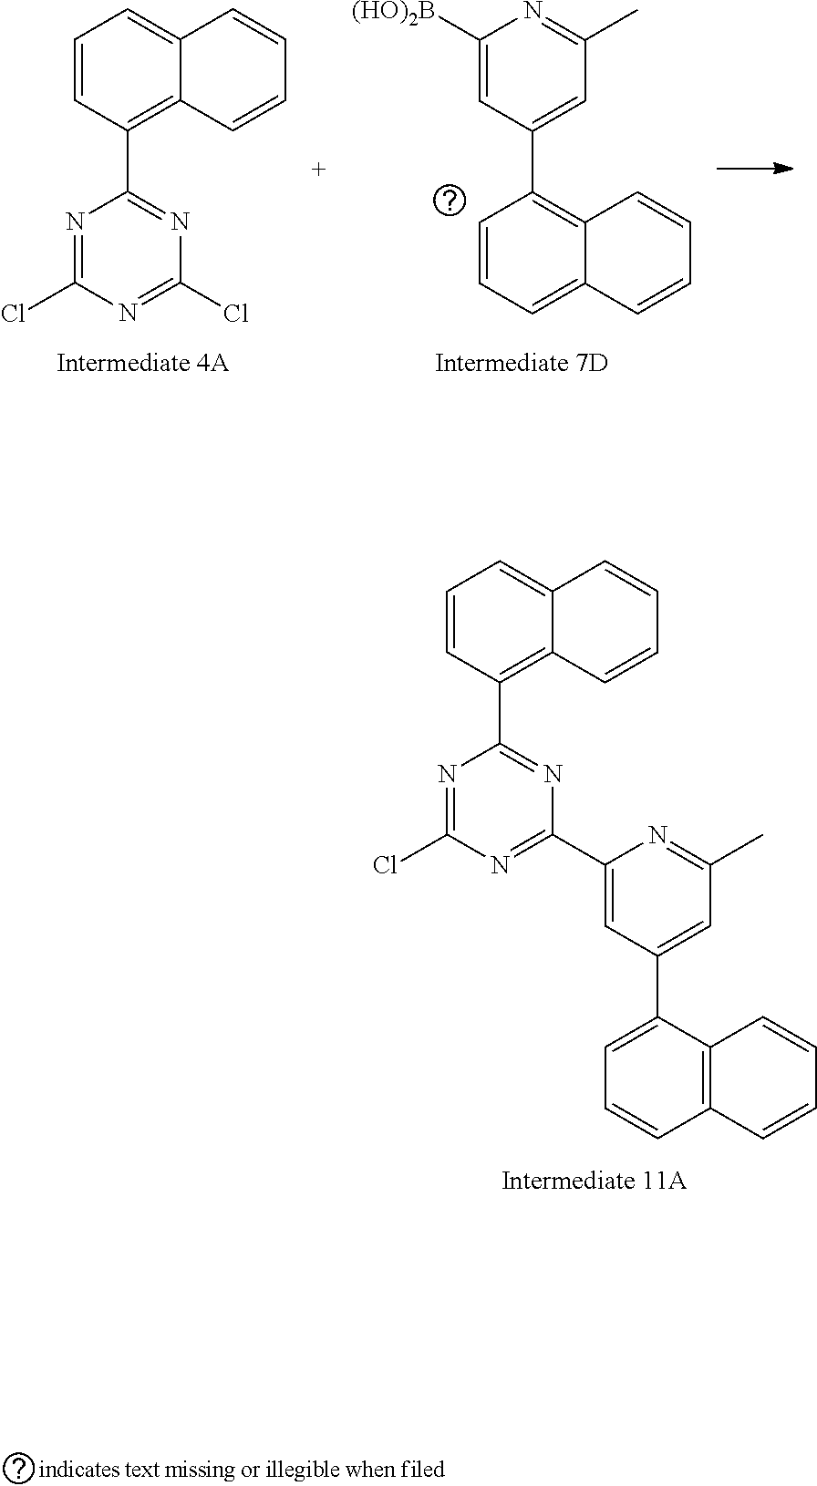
C1=CC(C2=NC(C3=CC(C4=CC=CC5=C4C=CC=C5)=CC(C)=N3)=NC(Cl)=N2)=C2C(=C1)C=CC=C2.C1=CC(C2=NC(Cl)=NC(Cl)=N2)=C2C(=C1)C=CC=C2.C1=CC=C2C(=C1C1=CC(C)=NC([(HO)2B])=C1)C=CC=C2
